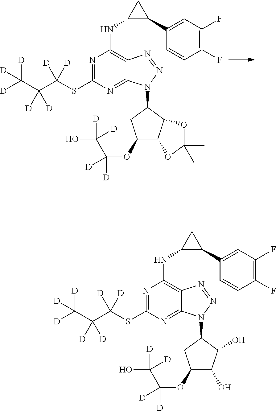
C1(C2CC2NC2=C3C(=NC(SC(C(C([D])([D])[D])([D])[D])([D])[D])=N2)N(C2CC(OC(C(O)([D])[D])([D])[D])C4C2OC(C)(C)O4)N=N3)=CC(F)=C(F)C=C1.C1(C2CC2NC2=C3C(=NC(SC(C(C([D])([D])[D])([D])[D])([D])[D])=N2)N(C2CC(OC(C(O)([D])[D])([D])[D])C(O)C2O)N=N3)=CC(F)=C(F)C=C1
